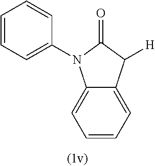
C1=CC=C2C(=C1)N(C1=CC=CC=C1)C(=O)C2[H]
